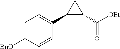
C1([BnO])=CC=C(C2C(C([OEt])=O)C2)C=C1
